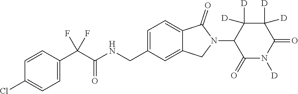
C1=CC(C(C(NCC2=CC=C3C(=C2)CN(C2C(=O)N([D])C(=O)C([D])([D])C2([D])[D])C3=O)=O)(F)F)=CC=C1Cl
